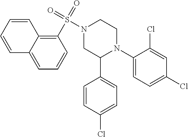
C1(N2CCN(S(=O)(=O)C3=C4C(=CC=C3)C=CC=C4)CC2C2=CC=C(Cl)C=C2)=CC=C(Cl)C=C1Cl
